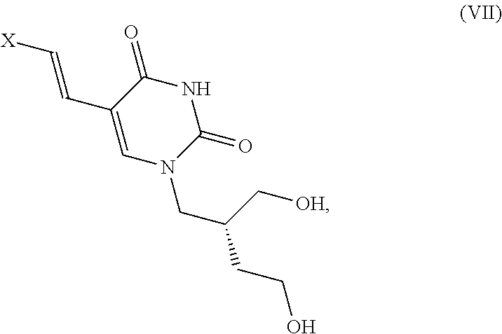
N1(CC(C[OH])CCO)C(=O)NC(=O)C(C=C[X])=C1
